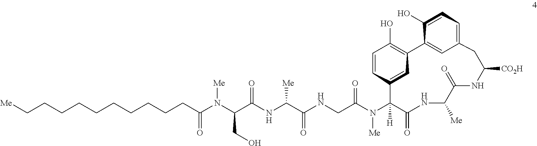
C(CCCCC(N(C(C(NC(C(NCC(N([Me])C1([H])C2=CC(=C(O)C=C2)C2=CC(=CC=C2O)CC([CO2H])NC(=O)C([Me])NC1=O)=O)=O)[Me])=O)CO)[Me])=O)CCCCC[Me]
